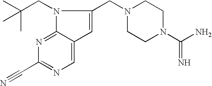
C1=C2C(=NC(C#N)=N1)N(CC(C)(C)C)C(CN1CCN(C(N)=N)CC1)=C2
